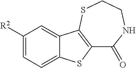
C1(=O)NCCSC2=C1SC1=CC=C([R2])C=C12
